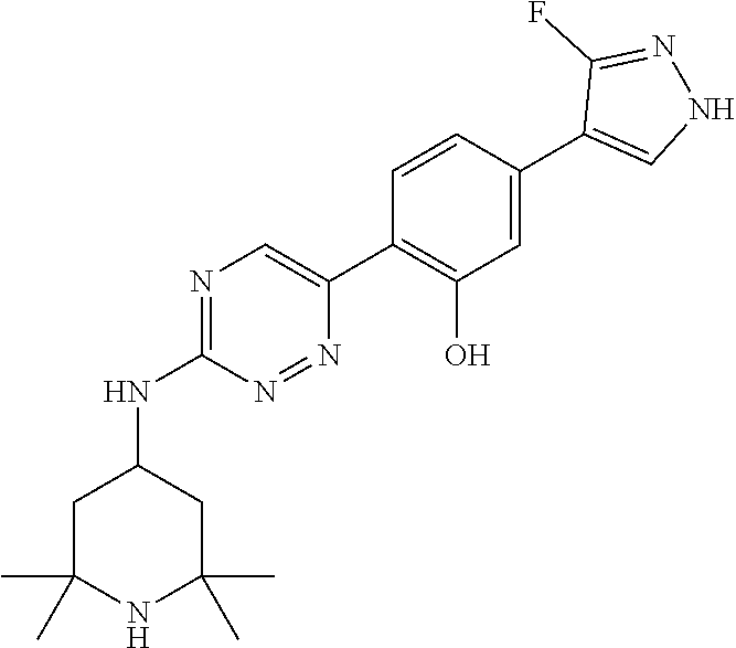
C1=CC(C2=CNN=C2F)=CC(O)=C1C1=CN=C(NC2CC(C)(C)NC(C)(C)C2)N=N1
